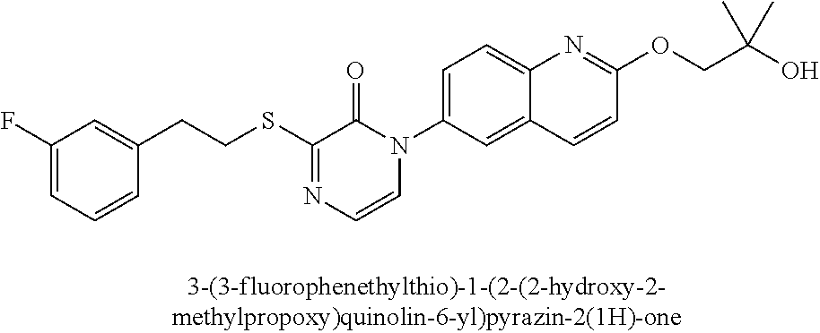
C1(F)=CC=CC(CCSC2=NC=CN(C3=CC=C4C(=C3)C=CC(OCC(O)(C)C)=N4)C2=O)=C1
